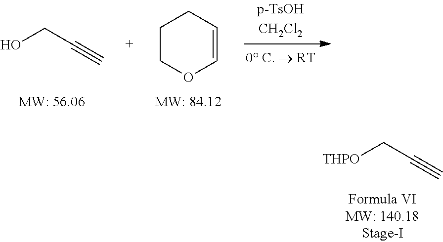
C1COC=CC1.OCC#C.[THPO]CC#C
